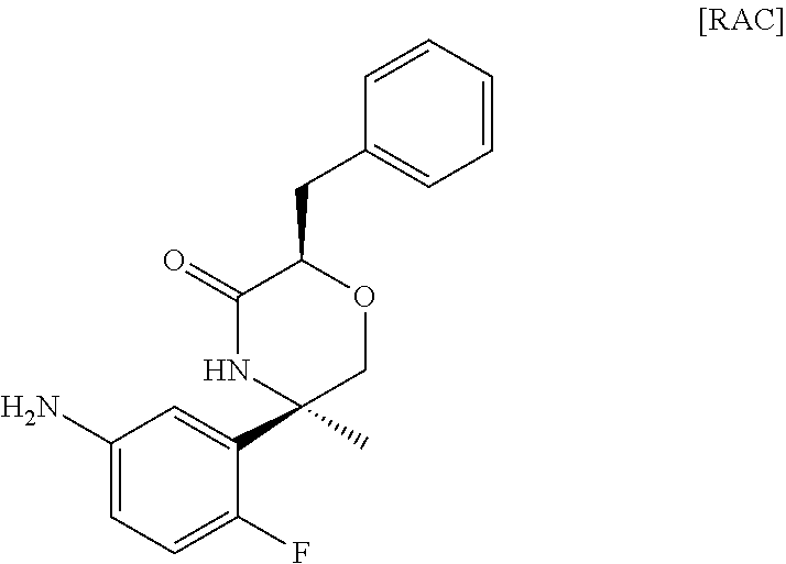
C1(N)=CC=C(F)C(C2(C)COC(CC3=CC=CC=C3)C(=O)N2)=C1
